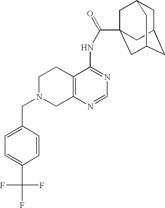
C1N(CC2=CC=C(C(F)(F)F)C=C2)CC2=C(C1)C(NC(=O)C13CC4CC(CC(C1)C4)C3)=NC=N2
